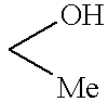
C(O)[Me]
